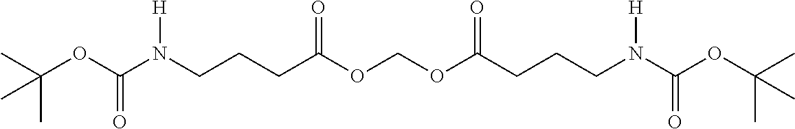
O(COC(CCCN(C(OC(C)(C)C)=O)[H])=O)C(CCCN(C(OC(C)(C)C)=O)[H])=O
